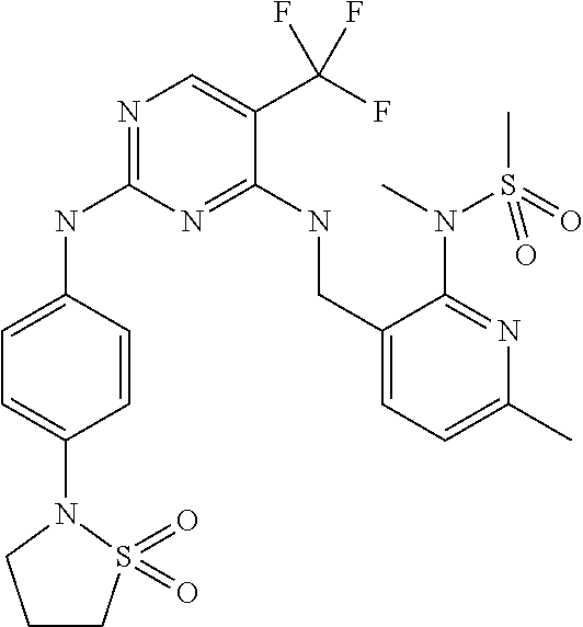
C1=C(NC2=NC=C(C(F)(F)F)C(NCC3=CC=C(C)N=C3N(C)S(C)(=O)=O)=N2)C=CC(N2CCCS2(=O)=O)=C1
